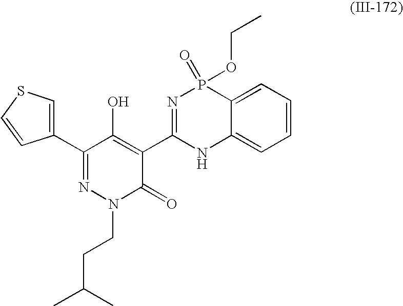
C1(C2=CSC=C2)=NN(CCC(C)C)C(=O)C(C2=NP(=O)(OCC)C3=CC=CC=C3N2)=C1O
